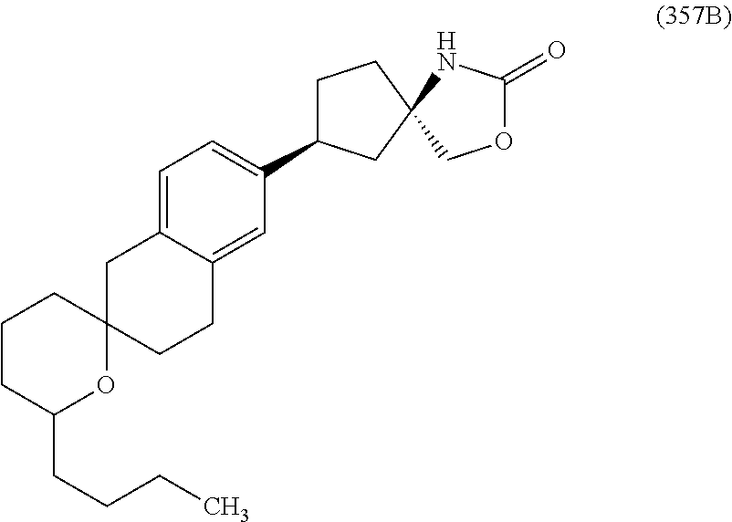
C1C2(CCC3=CC(C4CCC5(C4)COC(=O)N5)=CC=C13)CCCC(CCCC)O2
